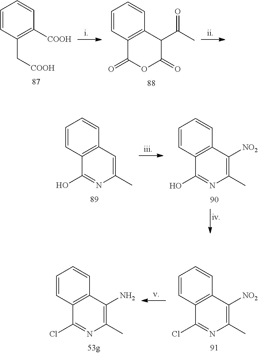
C1=CC2=C(C=C1)C(N)=C(C)N=C2Cl.C1=CC2=C(C=C1)C([NO2])=C(C)N=C2Cl.C1=CC2=C(C=C1)C(C(C)=O)C(=O)OC2=O.C1=CC(C[COOH])=C([COOH])C=C1.C1=CC2=C(C=C1)C([NO2])=C(C)N=C2O.C1=CC2=C(C=C1)C=C(C)N=C2O
